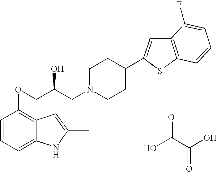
C1=CC=C2C(=C1OCC(CN1CCC(C3=CC4=C(S3)C=CC=C4F)CC1)O)C=C(C)N2.OC(C(O)=O)=O
